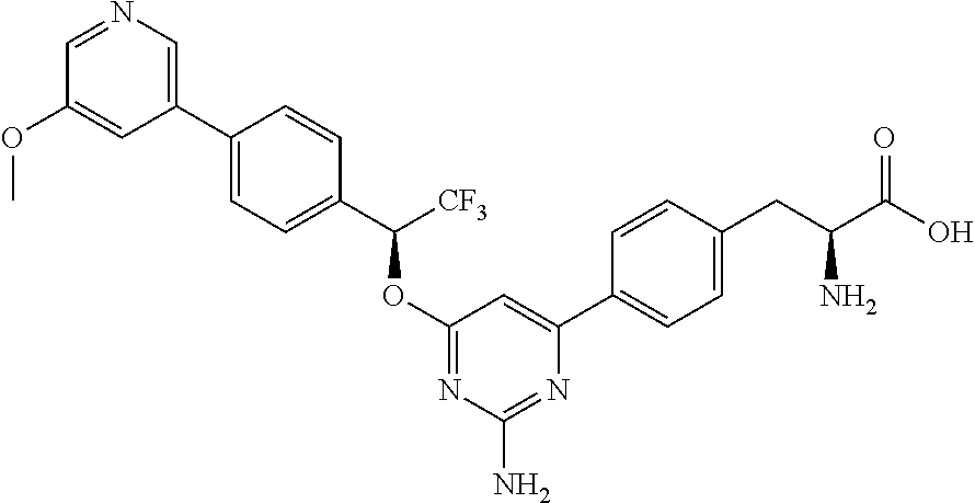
C1=C(C2=CC=C(CC(C(O)=O)N)C=C2)N=C(N)N=C1OC([CF3])C1=CC=C(C2=CN=CC(OC)=C2)C=C1
